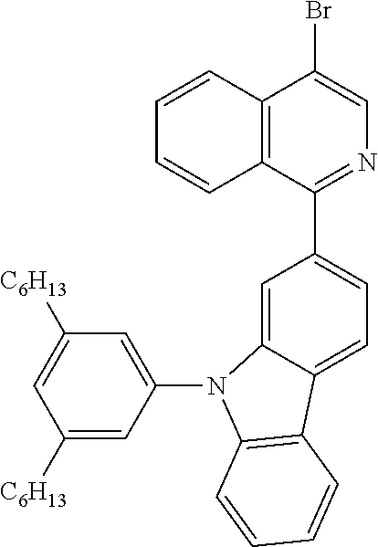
C12=C(C(C3=CC=C4C(=C3)N(C3=CC([C6H13])=CC([C6H13])=C3)C3=C4C=CC=C3)=NC=C1Br)C=CC=C2
